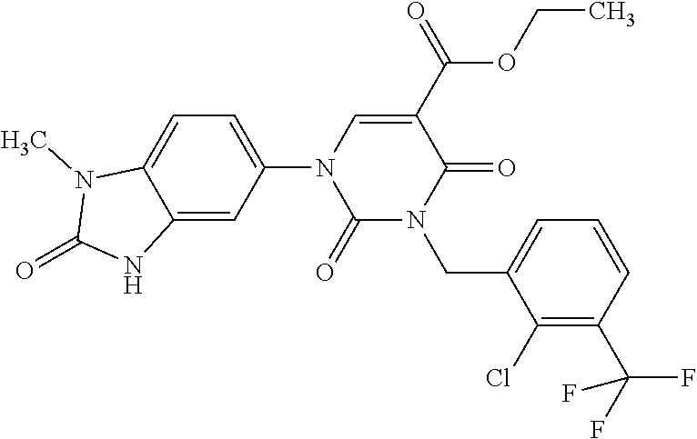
C1=C2C(=CC(N3C(=O)N(CC4=CC=CC(C(F)(F)F)=C4Cl)C(=O)C(C(OCC)=O)=C3)=C1)NC(=O)N2C
